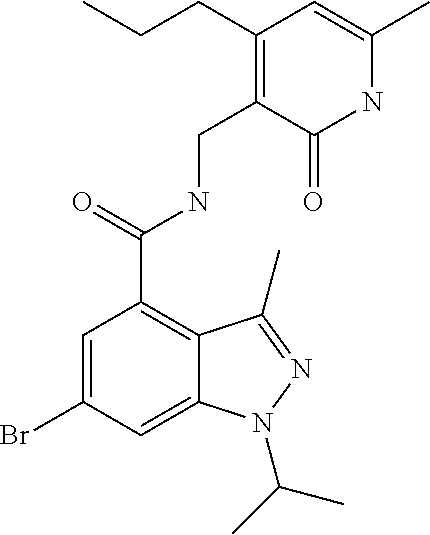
C1=C(Br)C=C2C(=C1C(=O)NCC1=C(CCC)C=C(C)NC1=O)C(C)=NN2C(C)C
